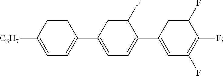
C1(C2=CC=C(C3=CC(F)=C(F)C(F)=C3)C(F)=C2)=CC=C([C3H7])C=C1
